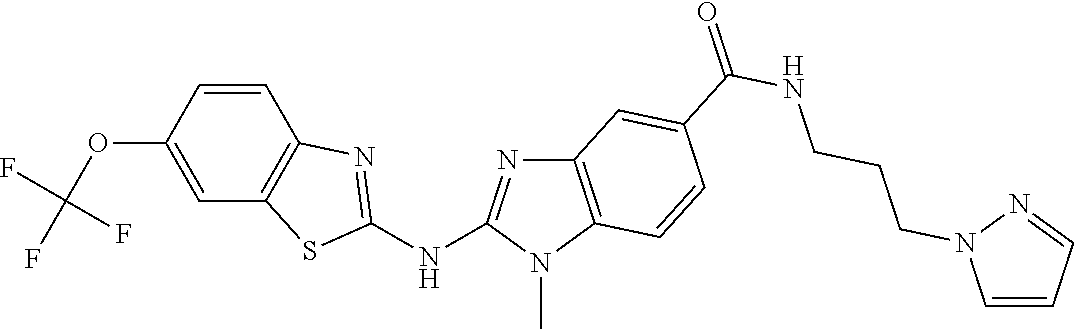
O(C1=CC2=C(C=C1)N=C(NC1=NC3=C(N1C)C=CC(C(NCCCN1C=CC=N1)=O)=C3)S2)C(F)(F)F
